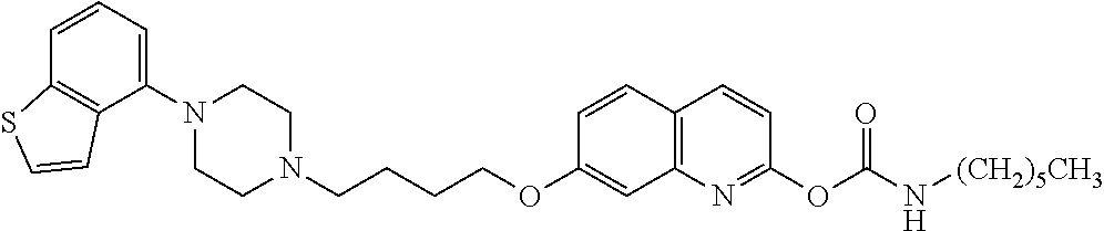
C1N(C2=CC=CC3=C2C=CS3)CCN(CCCCOC2=CC3=C(C=C2)C=CC(OC(N[(CH2)5CH3])=O)=N3)C1
